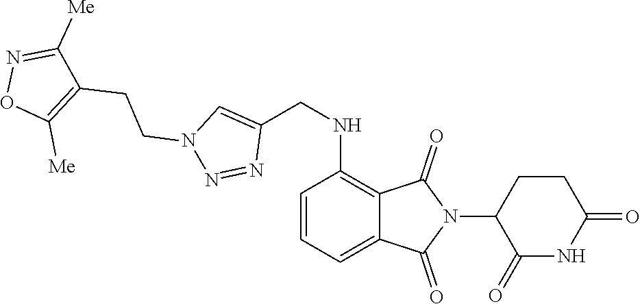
C1=CC=C2C(=C1NCC1=CN(CCC3=C([Me])ON=C3[Me])N=N1)C(=O)N(C1C(=O)NC(=O)CC1)C2=O
